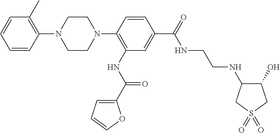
C1=CC(N2CCN(C3=C(NC(C4=CC=CO4)=O)C=C(C(=O)NCCNC4C(O)CS(=O)(=O)C4)C=C3)CC2)=C(C)C=C1
